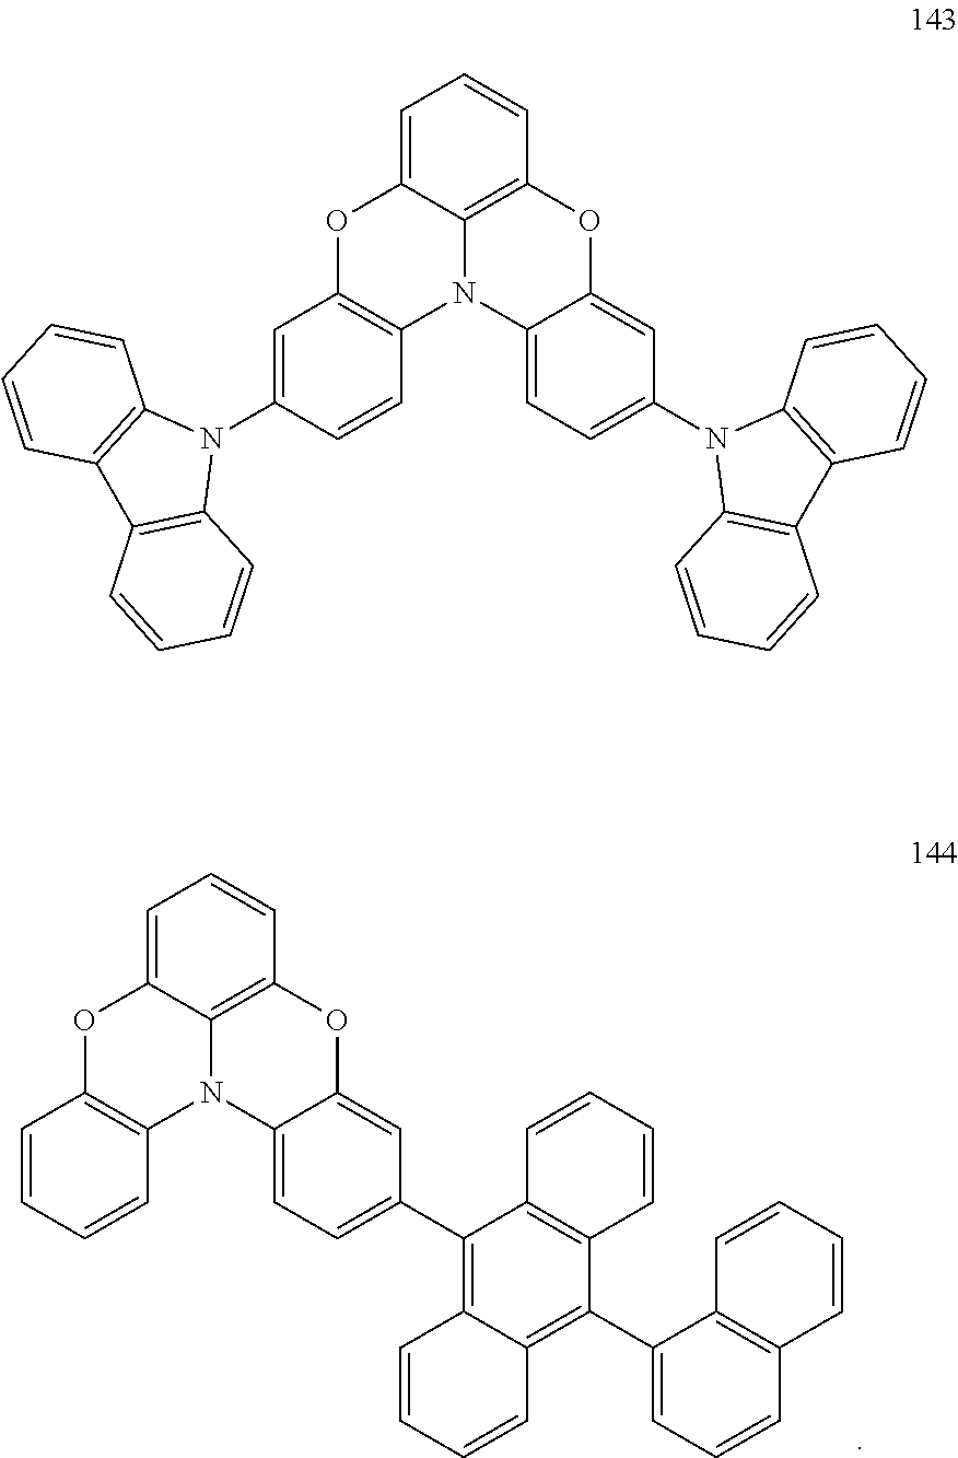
C1=CC2=C3N(C4=C(OC3=C1)C=CC=C4)C1=CC=C(C3=C4C(=C(C5=CC=CC6=C5C=CC=C6)C5=C3C=CC=C5)C=CC=C4)C=C1O2.C12=C(C3=C(C=CC=C3)N1C1=CC=C3N4C5=C(C=CC=C5OC5=C4C=CC(N4C6=C(C=CC=C6)C6=C4C=CC=C6)=C5)OC3=C1)C=CC=C2
